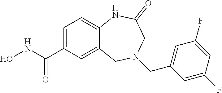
C1=C(C(NO)=O)C=C2C(=C1)NC(=O)CN(CC1=CC(F)=CC(F)=C1)C2
